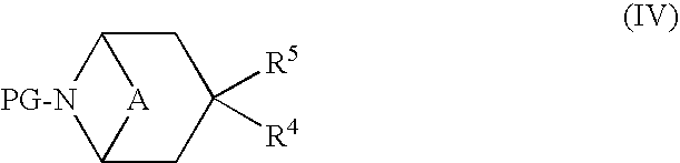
C1C2[PG-N]C(CC1([R5])[R4])[A]2
